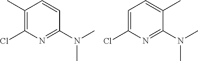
C1(C)=C(Cl)N=C(N(C)C)C=C1.C1=C(Cl)N=C(N(C)C)C(C)=C1
